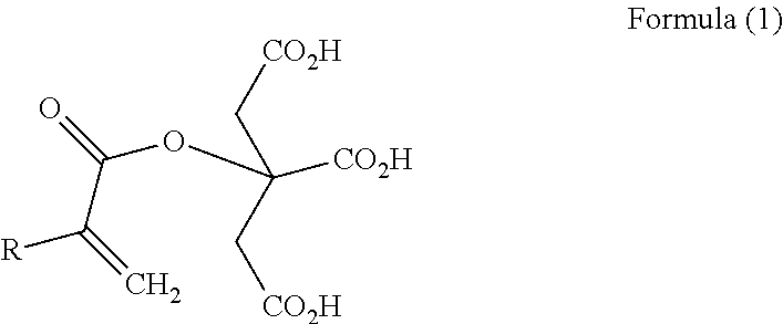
C(=O)(C(=C)[R])OC(C[CO2H])([CO2H])C[CO2H]
